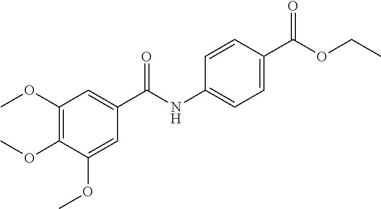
C1(OC)=C(OC)C(OC)=CC(C(NC2=CC=C(C(=O)OCC)C=C2)=O)=C1
